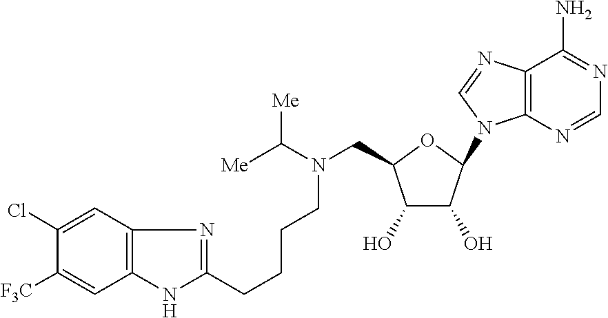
C1(Cl)=CC2=C(C=C1[F3C])NC(CCCCN(C([Me])[Me])CC1C(O)C(O)C(N3C4=C(C(N)=NC=N4)N=C3)O1)=N2
